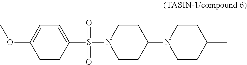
C1CN(S(=O)(C2=CC=C(OC)C=C2)=O)CCC1N1CCC(C)CC1
